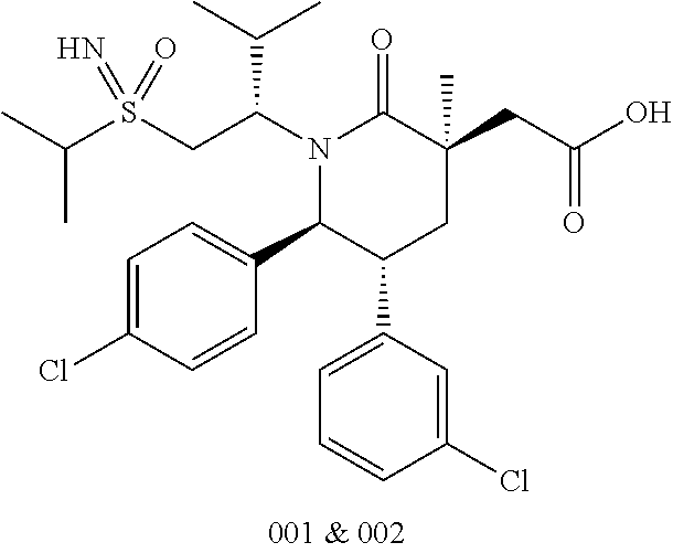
C1=C(Cl)C=CC(C2C(C3=CC=CC(Cl)=C3)CC(CC(O)=O)(C)C(=O)N2C(CS(C(C)C)(=O)=N)C(C)C)=C1
